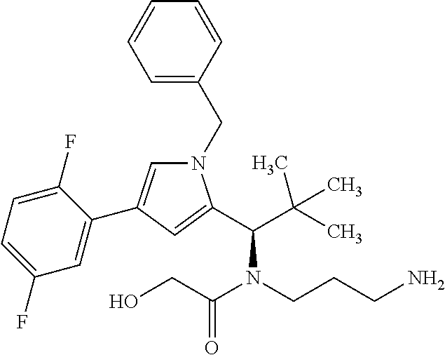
C1=C(CN2C=C(C3=CC(F)=CC=C3F)C=C2C(C(C)(C)C)N(CCCN)C(CO)=O)C=CC=C1
